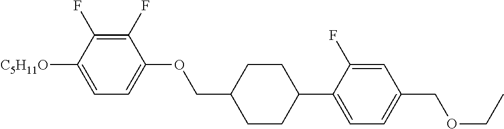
C1(F)=C(F)C([C5H11O])=CC=C1OCC1CCC(C2=CC=C(COCC)C=C2F)CC1
